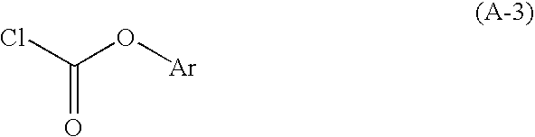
ClC(O[Ar])=O
